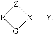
[G]1[X]([Y])[Z]P1
